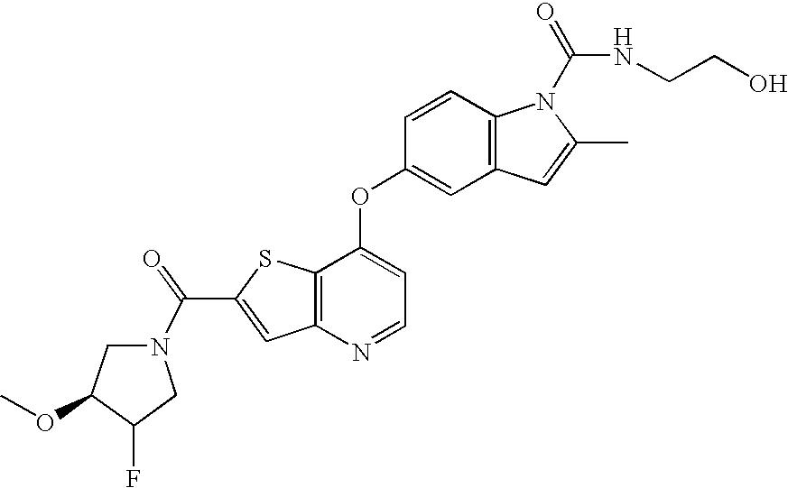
C12=C(C(OC3=CC4=C(C=C3)N(C(=O)NCCO)C(C)=C4)=CC=N1)SC(C(=O)N1CC(OC)C(F)C1)=C2
